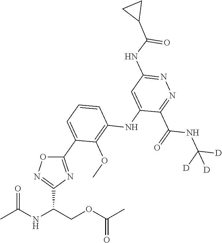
N1=C(C(NC([D])([D])[D])=O)C(NC2=C(OC)C(C3=NC(C(COC(C)=O)NC(=O)C)=NO3)=CC=C2)=CC(NC(C2CC2)=O)=N1
